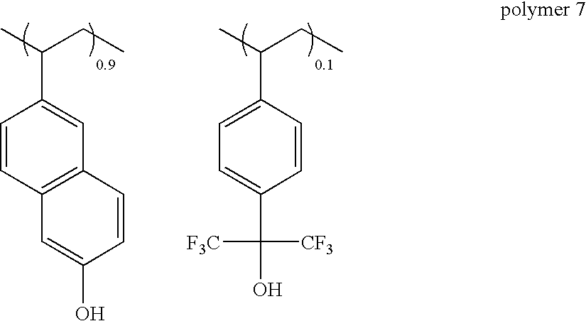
C1=CC2=C(C=C1C(CC)C)C=CC(O)=C2.C1(C(CC)C)=CC=C(C(O)([CF3])[F3C])C=C1
